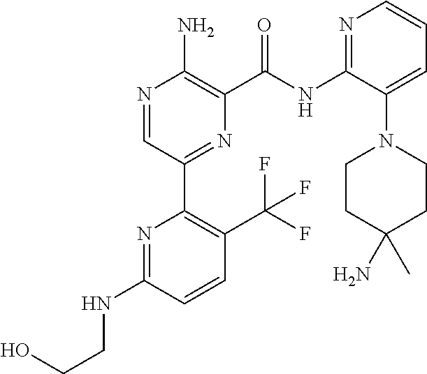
N1=CC(C2=C(C(F)(F)F)C=CC(NCCO)=N2)=NC(C(NC2=NC=CC=C2N2CCC(N)(C)CC2)=O)=C1N
